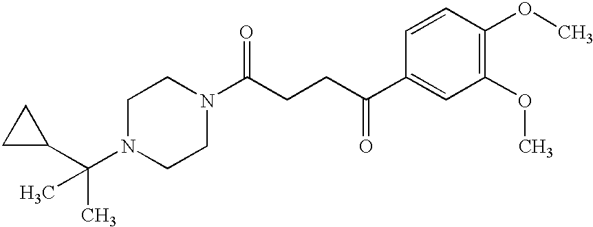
C1N(C(C2CC2)(C)C)CCN(C(CCC(C2=CC(OC)=C(OC)C=C2)=O)=O)C1
